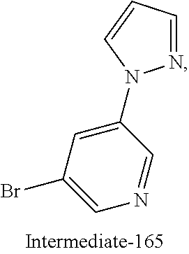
C1(N2N=CC=C2)=CC(Br)=CN=C1
